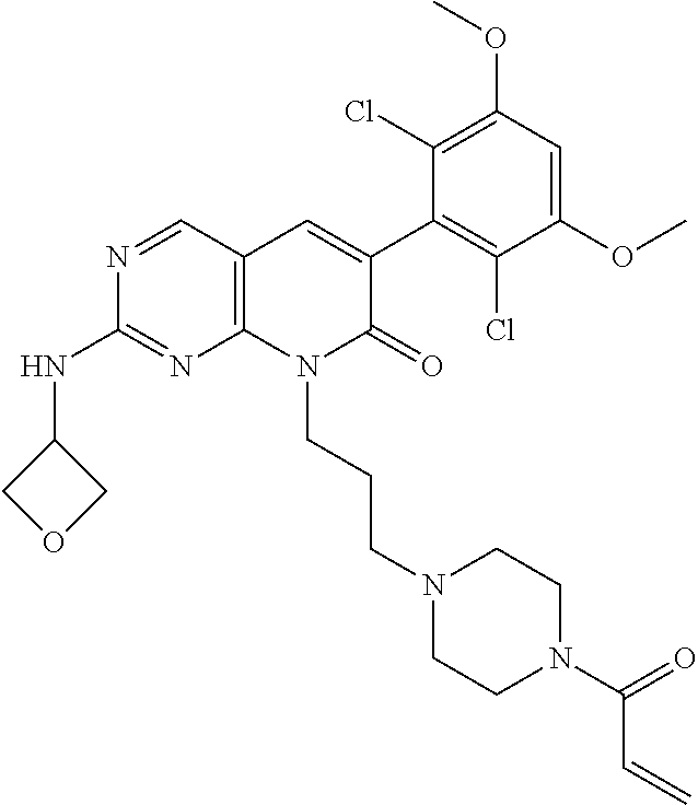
C1(NC2COC2)=NC2=C(C=C(C3=C(Cl)C(OC)=CC(OC)=C3Cl)C(=O)N2CCCN2CCN(C(C=C)=O)CC2)C=N1
